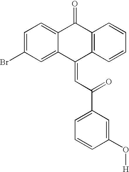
C12=CC=C(Br)C=C1C(=CC(=O)C1=CC=CC(O[H])=C1)C1=C(C2=O)C=CC=C1
